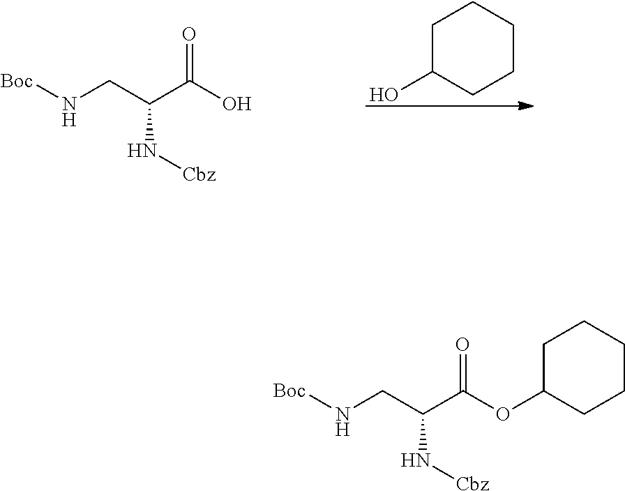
O=C(OC1CCCCC1)C(CN[Boc])N[Cbz].O=C(O)C(CN[Boc])N[Cbz].C1C(O)CCCC1
